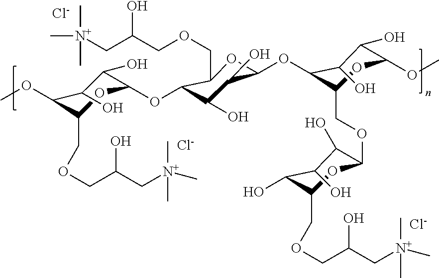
[Cl-].[Cl-].C1(OC2C(O)C(O)C(OC3C(COC4OC(COCC(O)C[N+](C)(C)C)C(O)C(O)C4O)OC(OC)C(O)C3O)OC2COCC(C[N+](C)(C)C)O)C(O)C(O)C(OC)C(COCC(C[N+](C)(C)C)O)O1.[Cl-]
